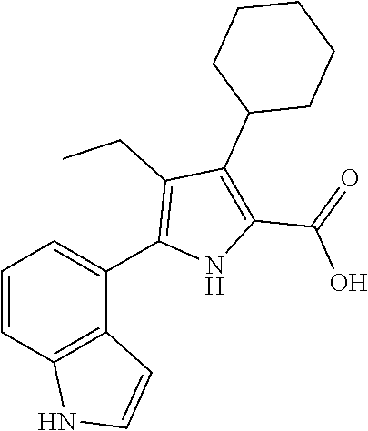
C1=CC2=C(C(C3=C(CC)C(C4CCCCC4)=C(C(=O)O)N3)=C1)C=CN2
